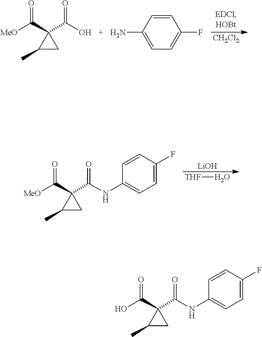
[CH2Cl2].[MeO]C(C1(C(O)=O)C(C)C1)=O.C1=CC(N)=CC=C1F.[LiOH].O[THF].[MeO]C(C1(C(NC2=CC=C(F)C=C2)=O)C(C)C1)=O.OC(C1(C(NC2=CC=C(F)C=C2)=O)C(C)C1)=O
